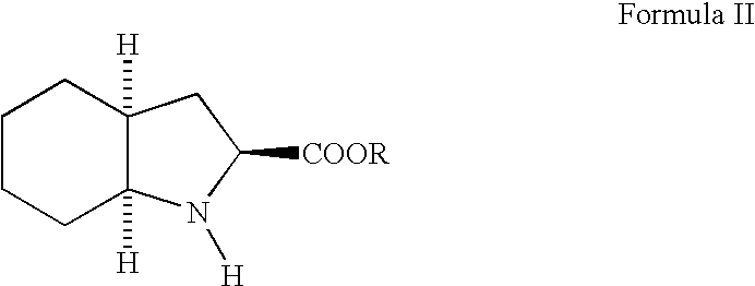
C1CCC2([H])C([H])(C1)CC([COOR])N2[H]
